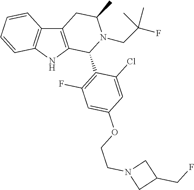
C12=C(NC3=C1C=CC=C3)C(C1=C(F)C=C(OCCN3CC(CF)C3)C=C1Cl)N(CC(F)(C)C)C(C)C2
